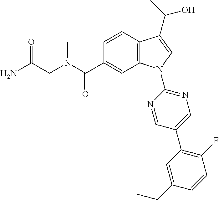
C(CN(C)C(C1=CC2=C(C=C1)C(C(O)C)=CN2C1=NC=C(C2=C(F)C=CC(CC)=C2)C=N1)=O)(N)=O
